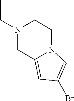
N1(CC)CCN2C(=CC(Br)=C2)C1
